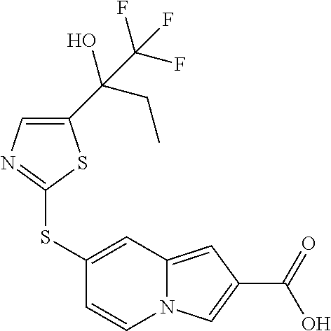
C1(C(CC)(O)C(F)(F)F)=CN=C(SC2=CC3=CC(C(=O)O)=CN3C=C2)S1
